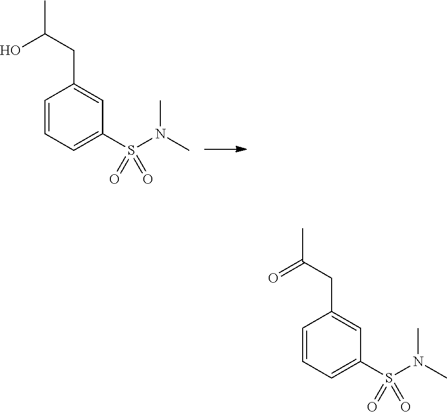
C1=CC=C(S(N(C)C)(=O)=O)C=C1CC(O)C.C1=CC=C(S(N(C)C)(=O)=O)C=C1CC(=O)C
